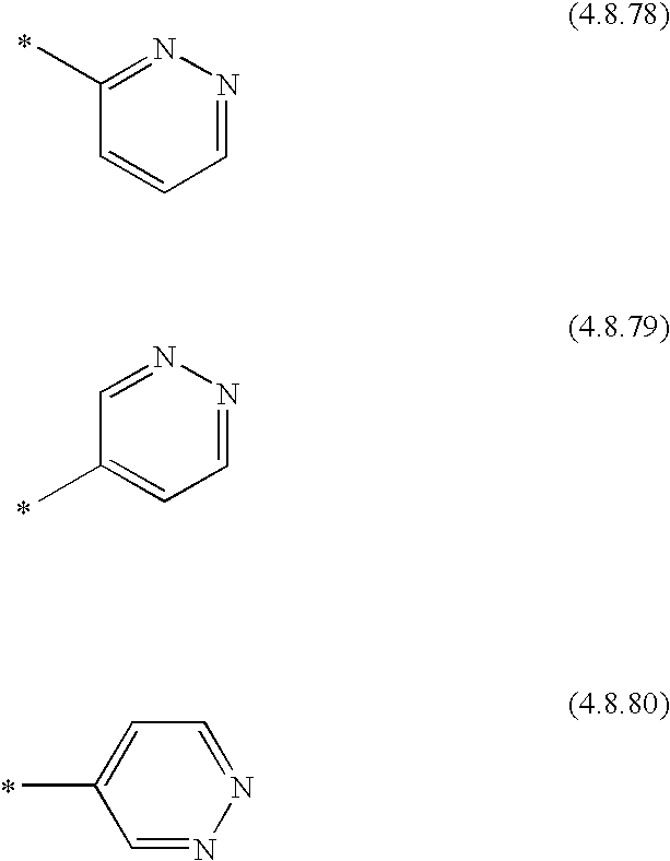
C1=NN=CC=C1C.C1=CC=NN=C1C.C1=NN=CC=C1C
